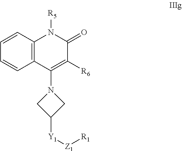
C1=CC2=C(C=C1)N([R5])C(=O)C([R6])=C2N1CC([Y1][Z1][R1])C1
